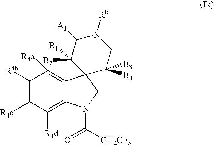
C1([R4d])=C2C(=C([R4a])C([R4b])=C1[R4c])C1(CN2C([CH2CF3])=O)C([B4])([B3])CN([R8])C([A1])C1([B2])[B1]
